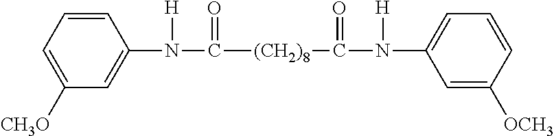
C1=CC=C([CH3O])C=C1N(C([(CH2)8]C(N(C1=CC=CC([OCH3])=C1)[H])=O)=O)[H]
